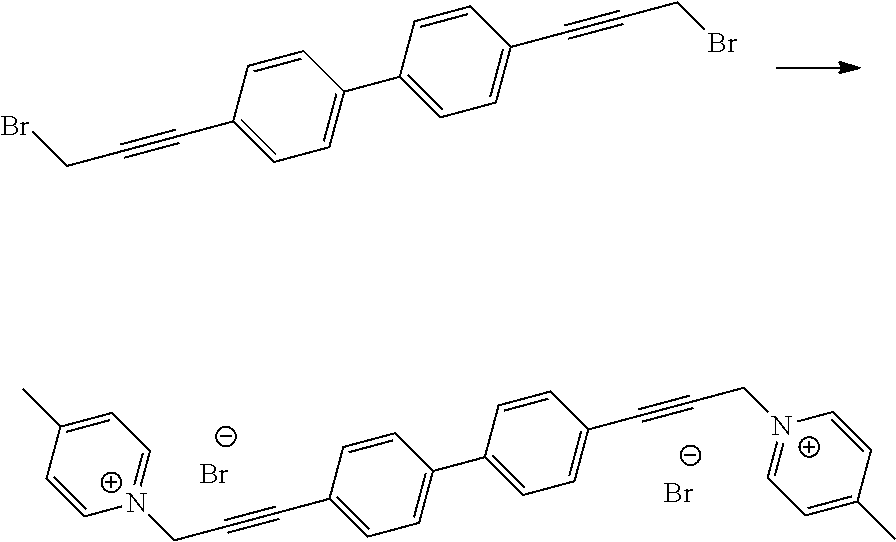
C1(C#CCBr)=CC=C(C2=CC=C(C#CCBr)C=C2)C=C1.[Br-].[Br-].C1(C#CC[N+]2=CC=C(C)C=C2)=CC=C(C2=CC=C(C#CC[N+]3=CC=C(C)C=C3)C=C2)C=C1
